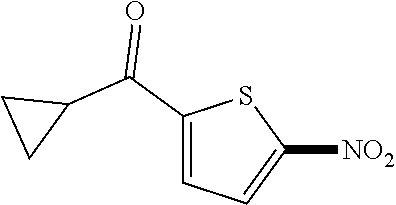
C1([NO2])=CC=C(C(C2CC2)=O)S1
